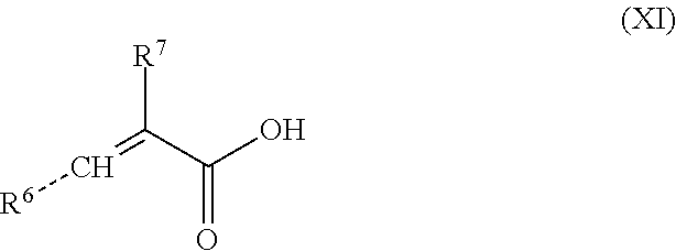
C(=C(C(O)=O)[R7])[R6]
